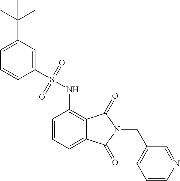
C1=CC=C2C(=C1NS(=O)(=O)C1=CC(C(C)(C)C)=CC=C1)C(=O)N(CC1=CC=CN=C1)C2=O
